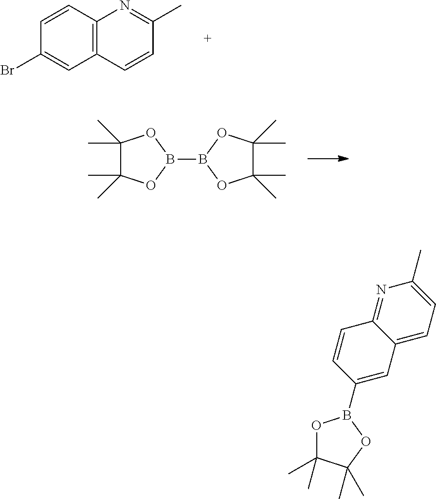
C1=CC2=C(C=C1Br)C=CC(C)=N2.C1(C)(C)C(C)(C)OB(B2OC(C)(C)C(C)(C)O2)O1.C1=C(C)N=C2C(=C1)C=C(B1OC(C)(C)C(C)(C)O1)C=C2
